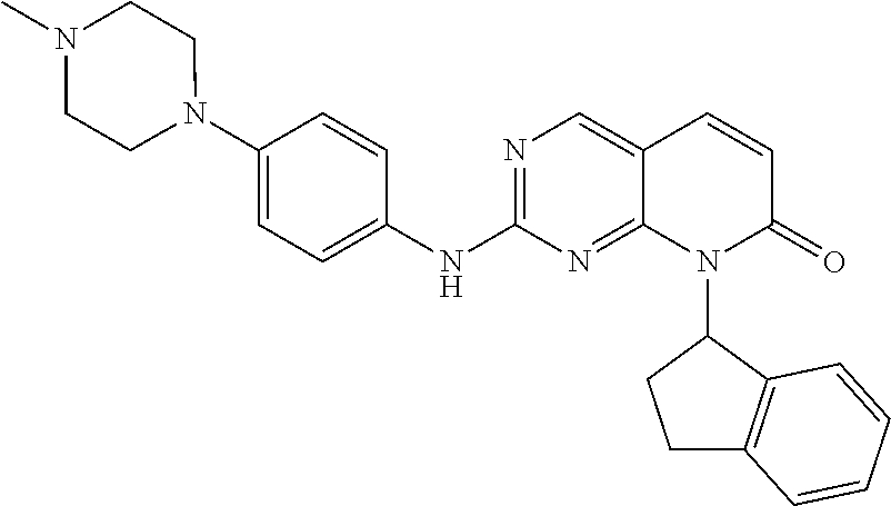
N1(C2=CC=C(NC3=NC=C4C(=N3)N(C3C5=C(CC3)C=CC=C5)C(=O)C=C4)C=C2)CCN(C)CC1
